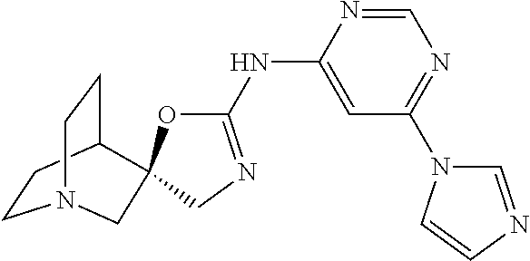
C1=NC(NC2=NCC3(O2)C2CCN(CC2)C3)=CC(N2C=NC=C2)=N1
